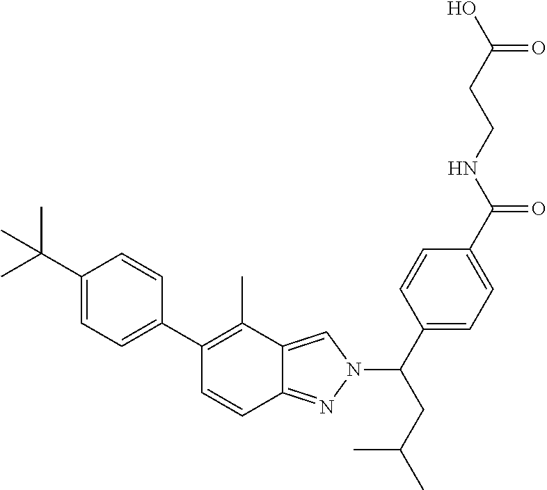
C1(C(C)(C)C)=CC=C(C2=C(C)C3=CN(C(C4=CC=C(C(NCCC(O)=O)=O)C=C4)CC(C)C)N=C3C=C2)C=C1
